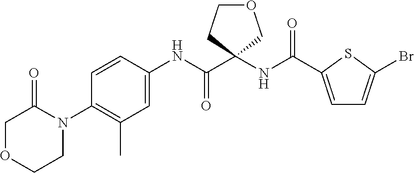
N(C(C1(NC(C2=CC=C(Br)S2)=O)COCC1)=O)C1=CC(C)=C(N2CCOCC2=O)C=C1
